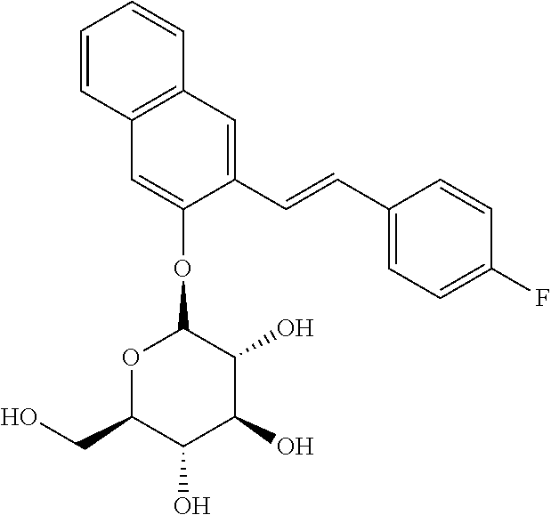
C1=C(OC2OC(CO)C(O)C(O)C2O)C(C=CC2=CC=C(F)C=C2)=CC2=C1C=CC=C2
